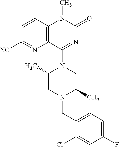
C1=CC2=C(N=C1[NC])C(N1C(C)CN(CC3=CC=C(F)C=C3Cl)C(C)C1)=NC(=O)N2C
